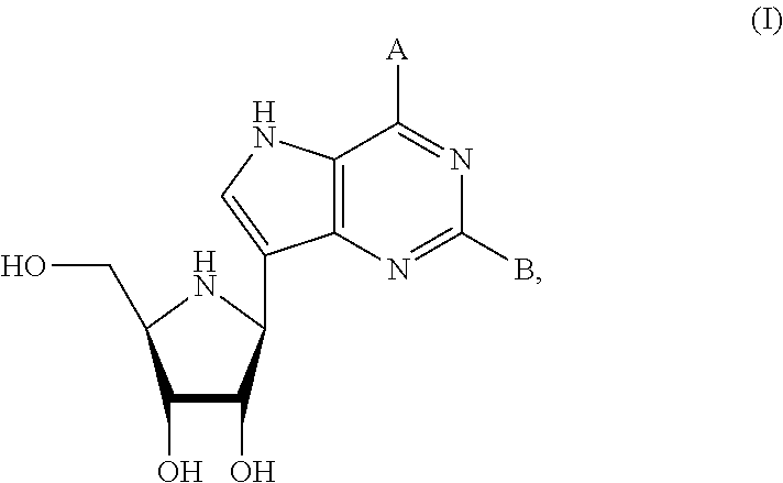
C1(O)C(O)C(C2=CNC3=C2N=C(B)N=C3[A])NC1CO
